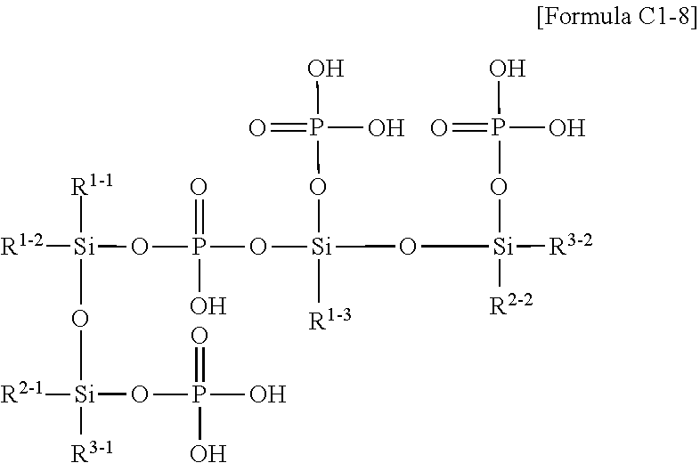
[Si]([R1-1])(O[Si]([R3-1])(OP(O)(O)=O)[R2-1])([R1-2])OP(=O)(O)O[Si](OP(=O)(O)O)(O[Si]([R3-2])([R2-2])OP(=O)(O)O)[R1-3]
